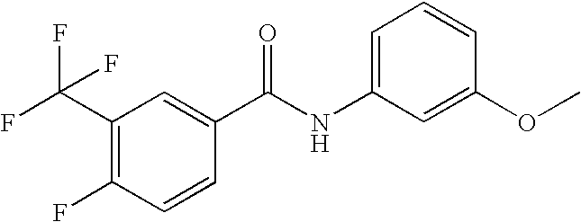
C1(C(F)(F)F)=C(F)C=CC(C(NC2=CC=CC(OC)=C2)=O)=C1
